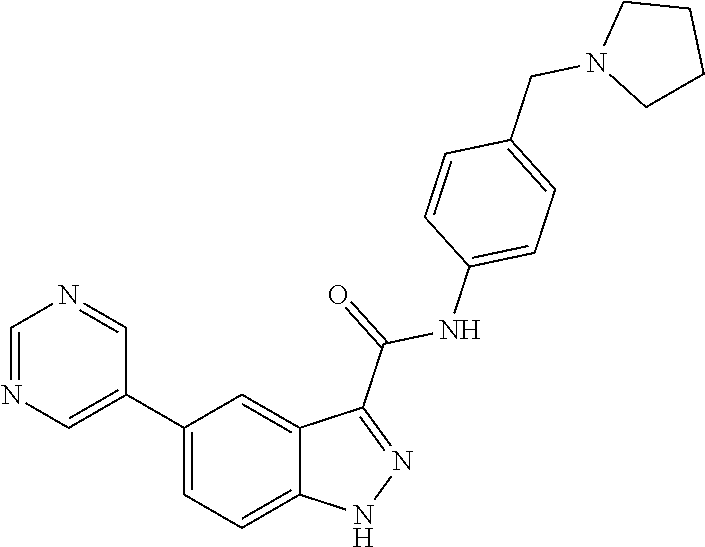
C1(C2=CN=CN=C2)=CC=C2C(=C1)C(C(=O)NC1=CC=C(CN3CCCC3)C=C1)=NN2
